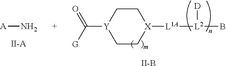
[A]N.[II-A].[X]1([L1A][L2](B)[D])CC[Y](C(=O)[G])CC1.[II-B]
